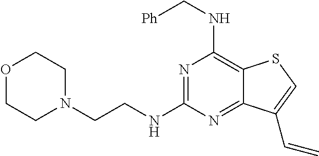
N1=C(NCCN2CCOCC2)N=C2C(=C1NC[Ph])SC=C2C=C
